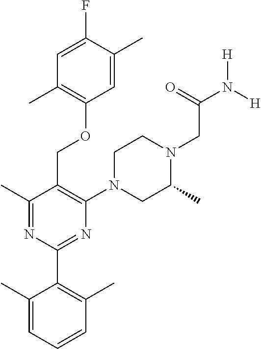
C1=C(C)C(F)=CC(C)=C1OCC1=C(N2CC(C)N(CC(N([H])[H])=O)CC2)N=C(C2=C(C)C=CC=C2C)N=C1C
